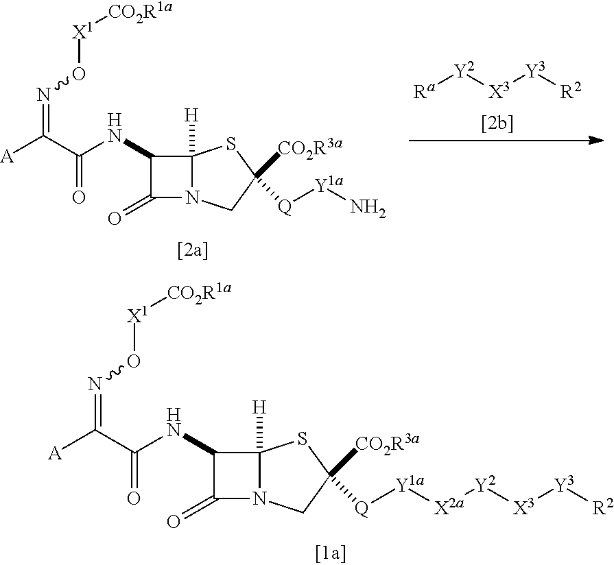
C12([H])N(CC([Q][Y1a][X2a][Y2][X3][Y3][R2])([CO2R3a])S1)C(=O)C2NC(C([A])=NO[X1][CO2R1a])=O.C12([H])N(CC([Q][Y1a]N)([CO2R3a])S1)C(=O)C2NC(C([A])=NO[X1][CO2R1a])=O.[Ra][Y2][X3][Y3][R2]
